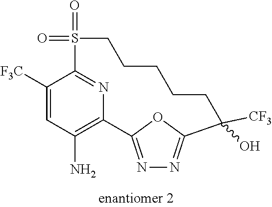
C1([F3C])=CC(N)=C2N=C1S(=O)(=O)CCCCCC([CF3])(O)C1=NN=C2O1
